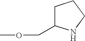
C1C(COC)NCC1
